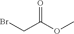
BrCC(OC)=O
